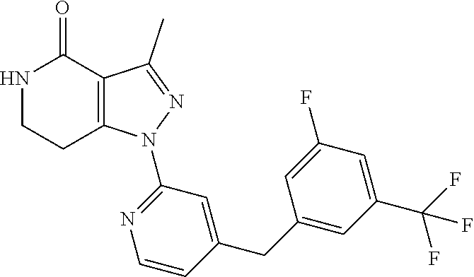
C12=C(C(C)=NN1C1=NC=CC(CC3=CC(C(F)(F)F)=CC(F)=C3)=C1)C(=O)NCC2
